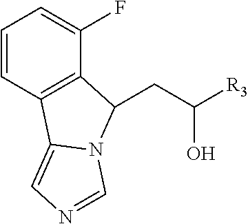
C1=CC2=C(C(F)=C1)C(CC([R3])O)N1C2=CN=C1
